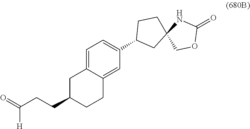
C1C(CCC(=O)[H])CCC2=CC(C3CC4(CC3)COC(=O)N4)=CC=C12
